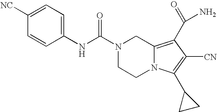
C1([NC])=CC=C(NC(N2CCN3C(=C(C(N)=O)C([CN])=C3C3CC3)C2)=O)C=C1
